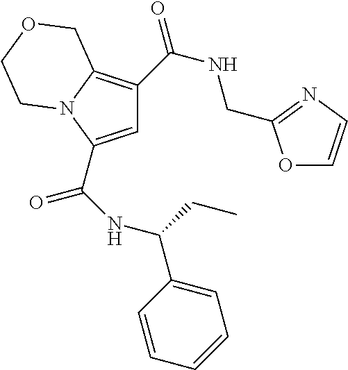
C1=C(C(NC(C2=CC=CC=C2)CC)=O)N2C(=C1C(NCC1=NC=CO1)=O)COCC2
